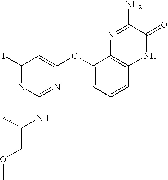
IC1=NC(NC(COC)C)=NC(OC2=CC=CC3=C2N=C(N)C(=O)N3)=C1
